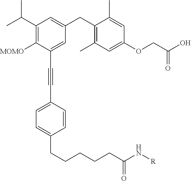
C1(C(C)C)=C([MOMO])C(C#CC2=CC=C(CCCCCC(N[R])=O)C=C2)=CC(CC2=C(C)C=C(OCC(=O)O)C=C2C)=C1
